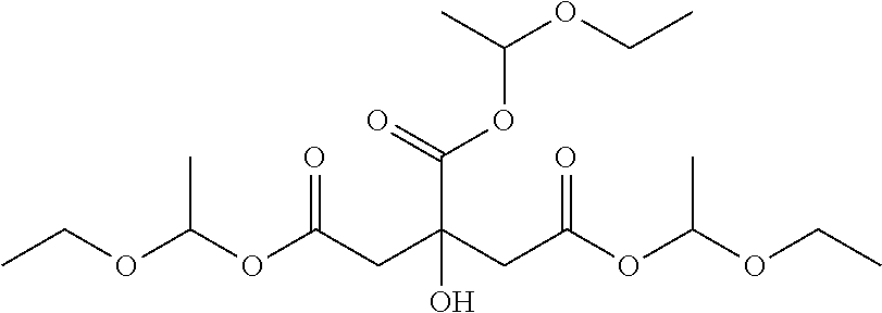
C(OC(OCC)C)(CC(CC(OC(OCC)C)=O)(C(OC(OCC)C)=O)O)=O
